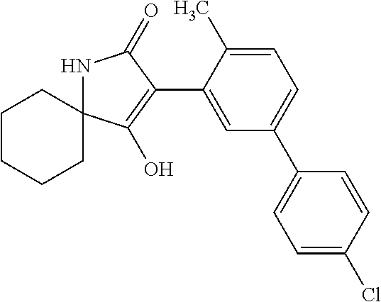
C1CC2(CCC1)NC(=O)C(C1=CC(C3=CC=C(Cl)C=C3)=CC=C1C)=C2O
